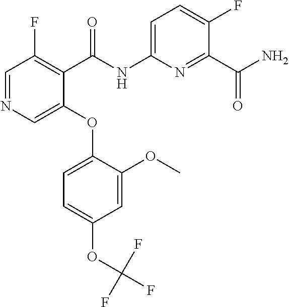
C1(OC2=CC=C(OC(F)(F)F)C=C2OC)=CN=CC(F)=C1C(NC1=CC=C(F)C(C(N)=O)=N1)=O
